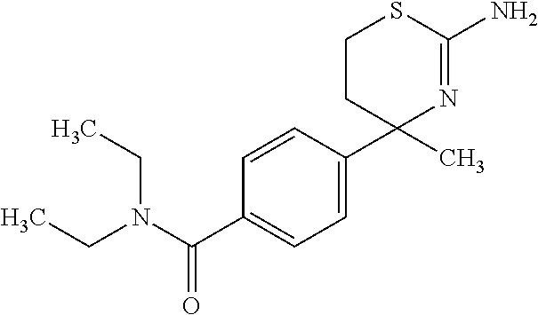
C1(C2(C)N=C(N)SCC2)=CC=C(C(N(CC)CC)=O)C=C1
